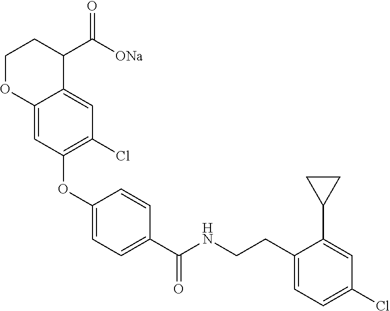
C1(OC2=C(Cl)C=C3C(=C2)OCCC3C([ONa])=O)=CC=C(C(NCCC2=CC=C(Cl)C=C2C2CC2)=O)C=C1
